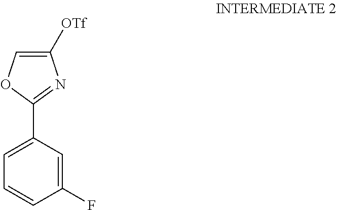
C1(F)=CC(C2=NC([OTf])=CO2)=CC=C1
